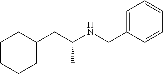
C1=CC(CNC(CC2=CCCCC2)C)=CC=C1
